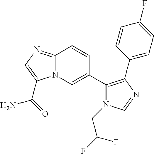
N12C(=NC=C1C(=O)N)C=CC(C1=C(C3=CC=C(F)C=C3)N=CN1CC(F)F)=C2
